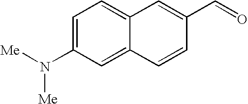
C1=C(N([Me])[Me])C=C2C(=C1)C=C(C=O)C=C2
